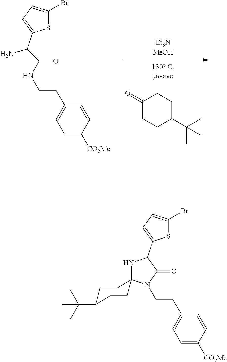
S1C(Br)=CC=C1C(N)C(NCCC1=CC=C([CO2Me])C=C1)=O.C1CC(C(C)(C)C)CCC1=O.S1C(Br)=CC=C1C1NC2(N(CCC3=CC=C([CO2Me])C=C3)C1=O)CCC(C(C)(C)C)CC2
